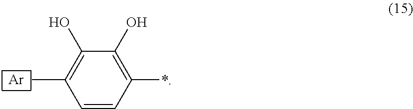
[Ar].C1=CC(*)=C(O)C(O)=C1C
